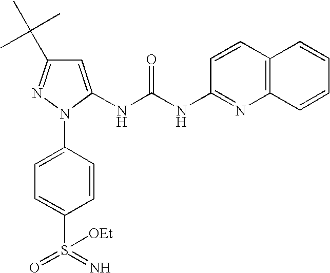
C1=C(NC(NC2=NC3=C(C=C2)C=CC=C3)=O)N(C2=CC=C(S(=N)(=O)[OEt])C=C2)N=C1C(C)(C)C
